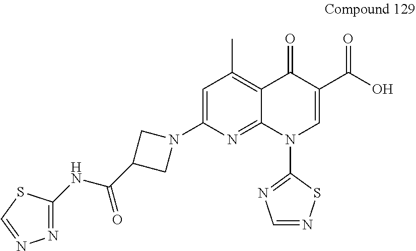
C1=C(N2CC(C(NC3=NN=CS3)=O)C2)N=C2C(=C1C)C(=O)C(C(O)=O)=CN2C1=NC=NS1
